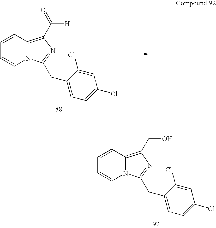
N12C(=C(C(=O)[H])N=C1CC1=CC=C(Cl)C=C1Cl)C=CC=C2.N12C(=C(CO)N=C1CC1=CC=C(Cl)C=C1Cl)C=CC=C2
